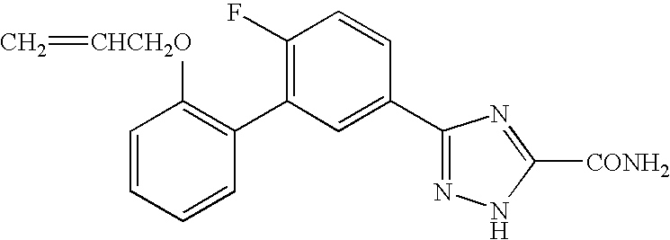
C1=CC=CC(C2=C(F)C=CC(C3=NNC([CONH2])=N3)=C2)=C1[CHCH2O]=C
